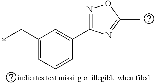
C1(CC)=CC=CC(C2=NOC(C)=N2)=C1
